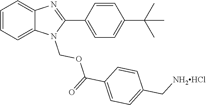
C1(C2=CC=C(C(C)(C)C)C=C2)=NC2=CC=CC=C2N1COC(C1=CC=C(C[NH2HCl])C=C1)=O
